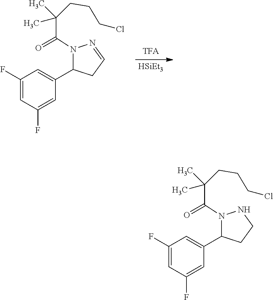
[HSiEt3].N1(C(C(C)(CCCCl)C)=O)C(C2=CC(F)=CC(F)=C2)CC=N1.N1(C(C(C)(CCCCl)C)=O)C(C2=CC(F)=CC(F)=C2)CCN1
